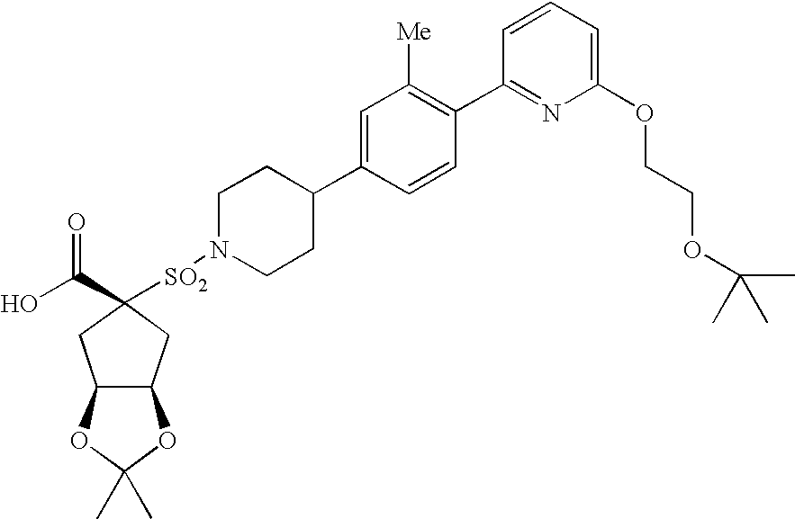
[SO2](N1CCC(C2=CC([Me])=C(C3=NC(OCCOC(C)(C)C)=CC=C3)C=C2)CC1)C1(C(O)=O)CC2C(C1)OC(C)(C)O2
